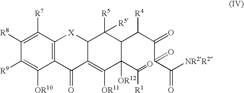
C1([R8])=C([R7])C2=C(C([OR10])=C1[R9])C(=O)C1=C([OR11])C(C([R1])=O)([OR12])C(C(C(C(C([NR2R2])=O)=O)=O)[R4])C([R5])([R5])C1[X]2
